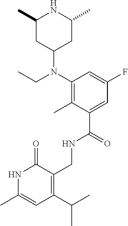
N1C(C)=CC(C(C)C)=C(CNC(C2=CC(F)=CC(N(CC)C3CC(C)NC(C)C3)=C2C)=O)C1=O
